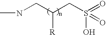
CNCC([R])CS(O)(=O)=O
